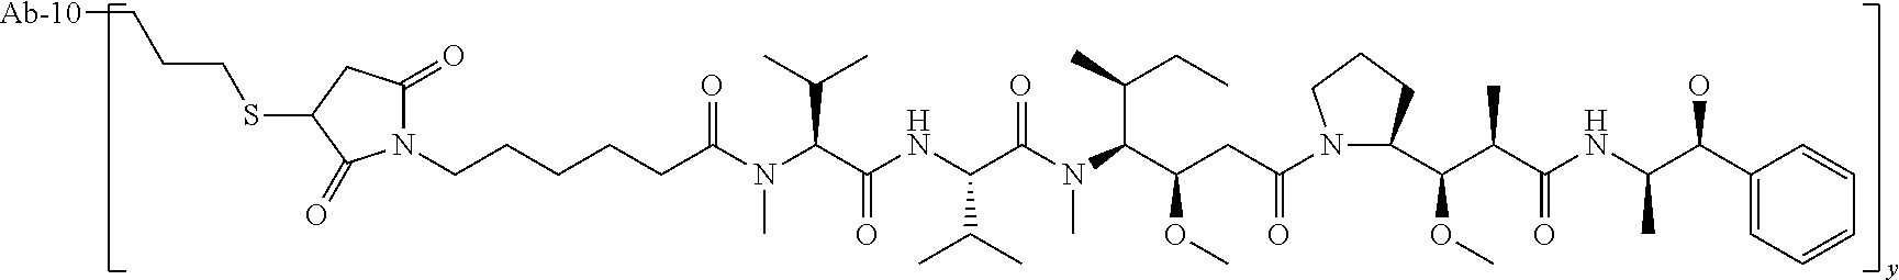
N1(CCCCCC(N(C(C(NC(C(N(C(C(CC(N2C(C(OC)C(C(=O)NC(C)C(C3=CC=CC=C3)O)C)CCC2)=O)OC)C(CC)C)C)=O)C(C)C)=O)C(C)C)C)=O)C(=O)CC(SCCC[Ab-10])C1=O
